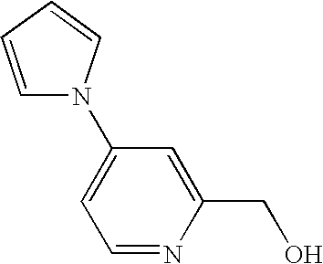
C1=CC=CN1C1=CC=NC(CO)=C1
